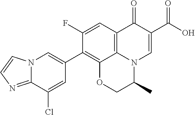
C12=NC=CN1C=C(C1=C3C4=C(C=C1F)C(=O)C(C(O)=O)=CN4C(C)CO3)C=C2Cl
